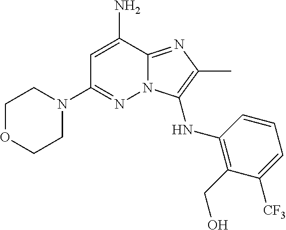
C1=C(N)C2=NC(C)=C(NC3=C(CO)C([CF3])=CC=C3)N2N=C1N1CCOCC1
